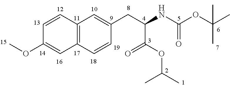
C1(CC(NC(OC(C)(C)C)=O)C(OC(C)C)=O)=CC2=C(C=C1)C=C(OC)C=C2
